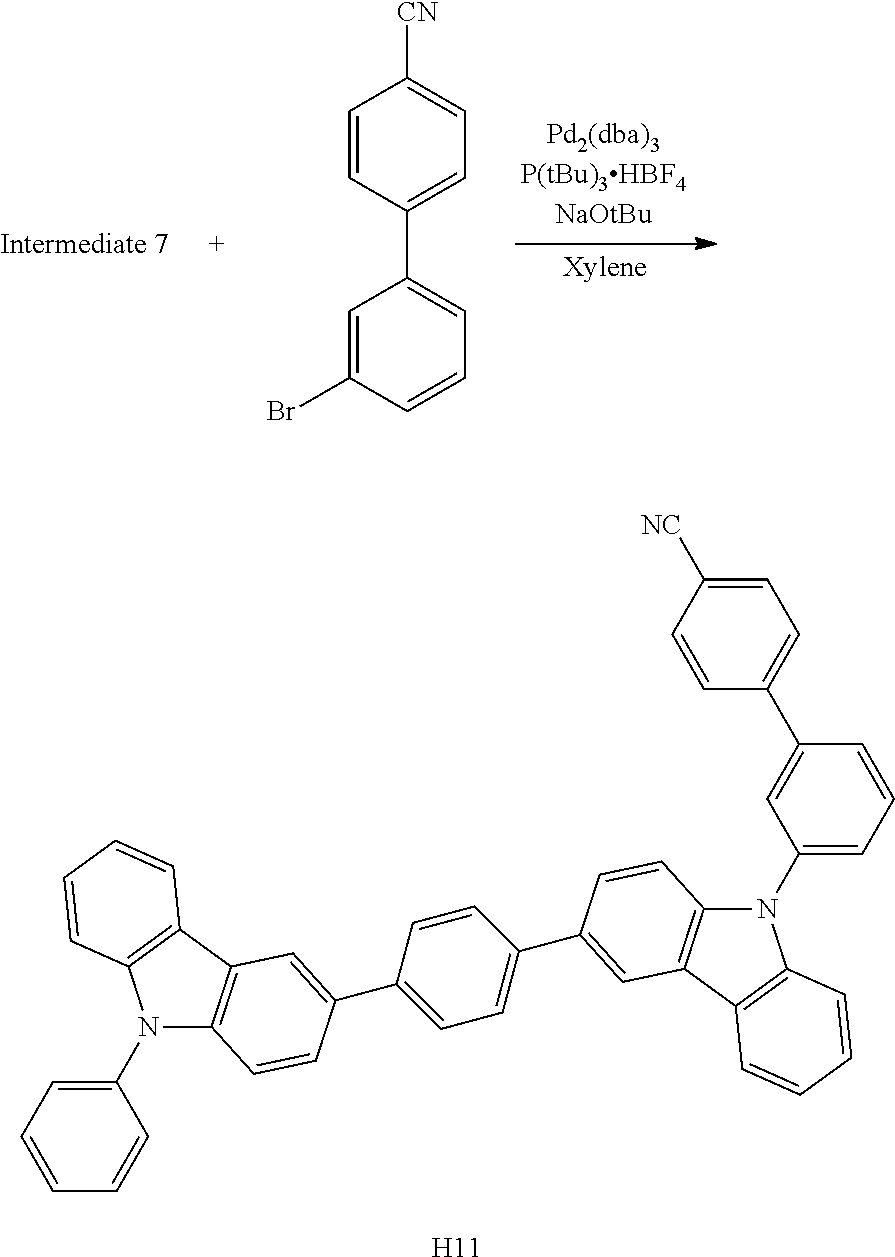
C1=CC(C2=CC=CC(Br)=C2)=CC=C1[CN].[H11].C1(N2C3=C(C4=C2C=CC=C4)C=C(C2=CC=C(C4=CC5=C(N(C6=CC=CC(C7=CC=C([NC])C=C7)=C6)C6=C5C=CC=C6)C=C4)C=C2)C=C3)=CC=CC=C1
